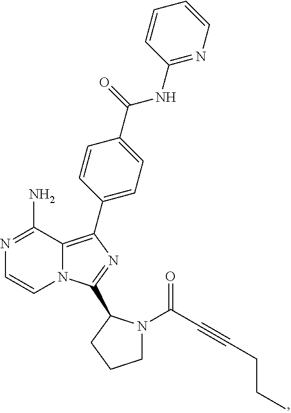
C1=CC(NC(C2=CC=C(C3=C4N(C(C5N(C(C#CCCC)=O)CCC5)=N3)C=CN=C4N)C=C2)=O)=NC=C1
